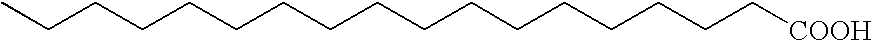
C(CCCCCCCCCCCCC[COOH])CCC
